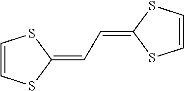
C1=CSC(=CC=C2SC=CS2)S1
